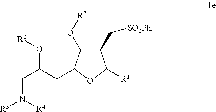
C1(C[SO2Ph])C(O[R7])C(CC(CN([R3])[R4])O[R2])OC1[R1]
